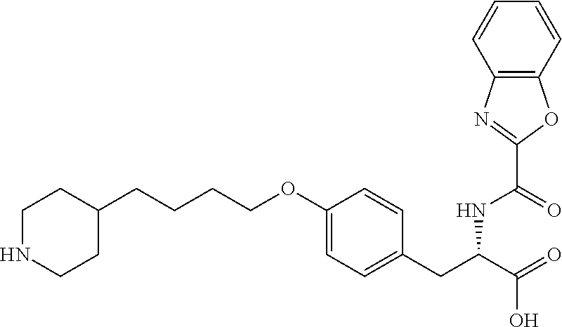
C1=C(CC(C(=O)O)NC(C2=NC3=C(O2)C=CC=C3)=O)C=CC(OCCCCC2CCNCC2)=C1
